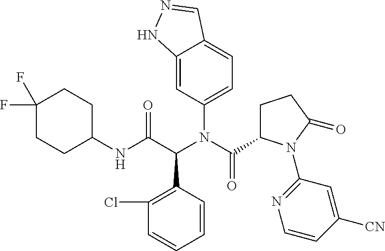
C1(F)(F)CCC(NC(C(N(C(C2CCC(=O)N2C2=NC=CC([CN])=C2)=O)C2=CC=C3C(=C2)NN=C3)C2=C(Cl)C=CC=C2)=O)CC1
